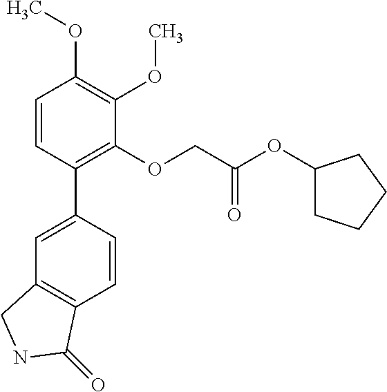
C1=C(C2=C(OCC(OC3CCCC3)=O)C(OC)=C(OC)C=C2)C=CC2=C1CNC2=O
